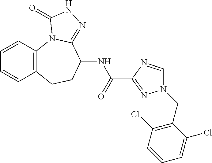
C1=CC2=C(C=C1)CCC(NC(=O)C1=NN(CC3=C(Cl)C=CC=C3Cl)C=N1)C1=NNC(=O)N21
